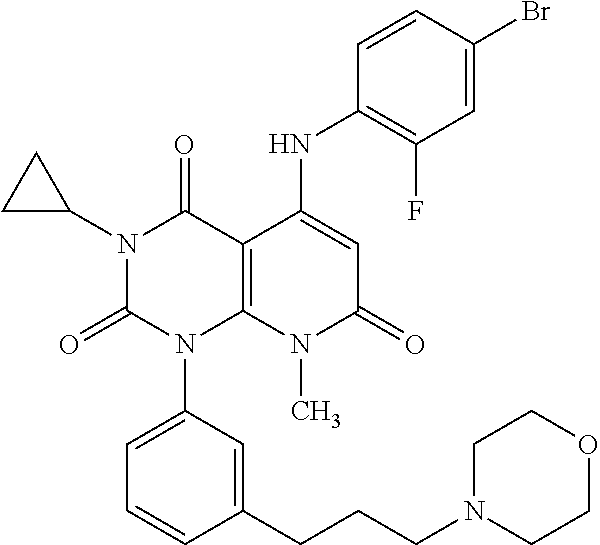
C1(NC2=CC(=O)N(C)C3=C2C(=O)N(C2CC2)C(=O)N3C2=CC=CC(CCCN3CCOCC3)=C2)=C(F)C=C(Br)C=C1
